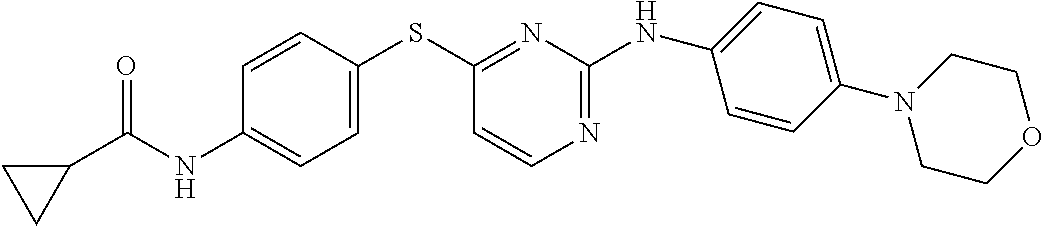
C1(NC(C2CC2)=O)=CC=C(SC2=NC(NC3=CC=C(N4CCOCC4)C=C3)=NC=C2)C=C1
